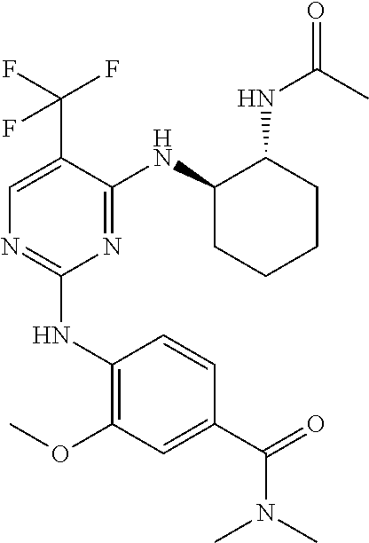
C1(NC2=C(OC)C=C(C(=O)N(C)C)C=C2)=NC=C(C(F)(F)F)C(NC2CCCCC2NC(=O)C)=N1
